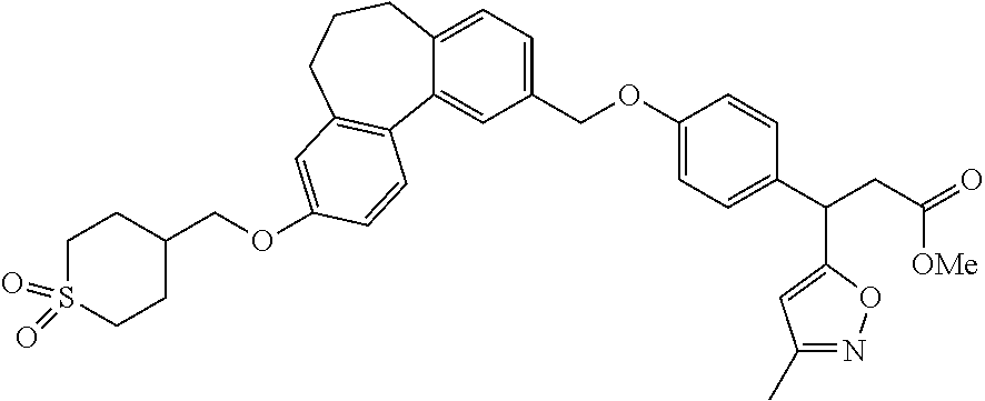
C12=CC=C(COC3=CC=C(C(CC(=O)[OMe])C4=CC(C)=NO4)C=C3)C=C1C1=C(CCC2)C=C(OCC2CCS(=O)(=O)CC2)C=C1
